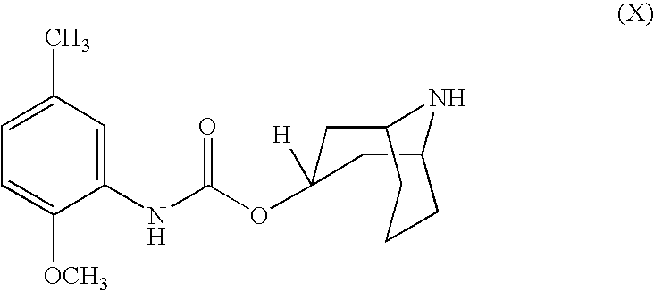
C12CC(OC(NC3=CC(C)=CC=C3[OCH3])=O)([H])CC(CCC1)N2
